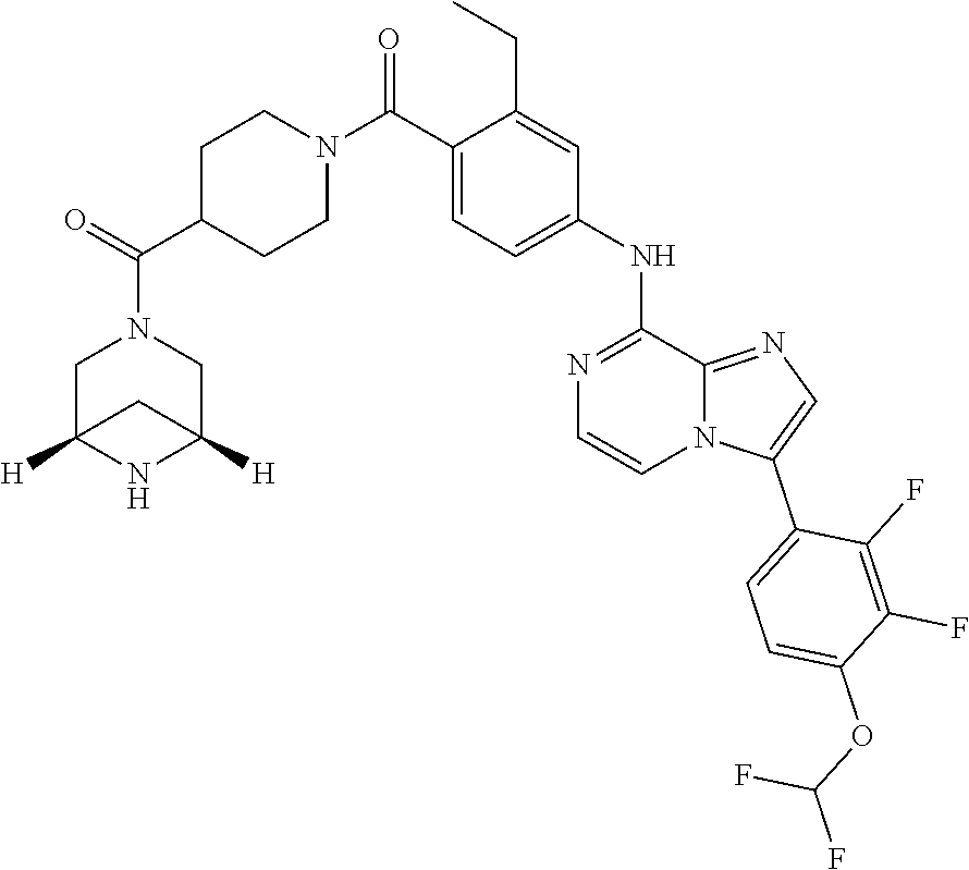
O(C1=CC=C(C2=CN=C3N2C=CN=C3NC2=CC=C(C(N3CCC(C(N4CC5([H])NC([H])(C4)C5)=O)CC3)=O)C(CC)=C2)C(F)=C1F)C(F)F
